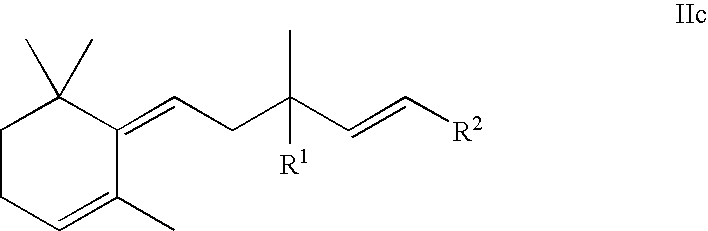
C1CC=C(C)C(=CCC(C=C[R2])(C)[R1])C1(C)C
